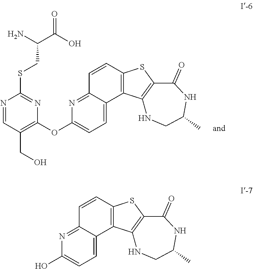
N1=CC(CO)=C(OC2=CC=C3C(=N2)C=CC2=C3C3=C(S2)C(=O)NC(C)CN3)N=C1SCC(C(O)=O)N.OC1=CC=C2C(=N1)C=CC1=C2C2=C(S1)C(=O)NC(C)CN2
